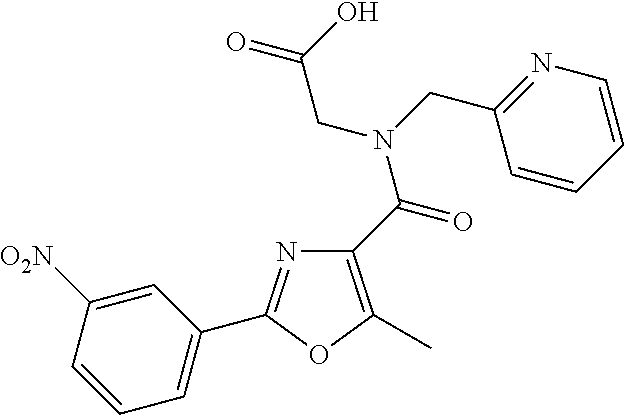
N1=C(C2=CC=CC([O2N])=C2)OC(C)=C1C(N(CC1=NC=CC=C1)CC(=O)O)=O
